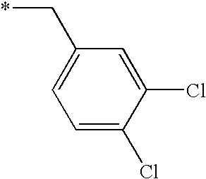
C1(C*)=CC=C(Cl)C(Cl)=C1
